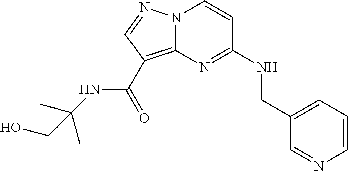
C1=CN=CC(CNC2=NC3=C(C(NC(C)(C)CO)=O)C=NN3C=C2)=C1
